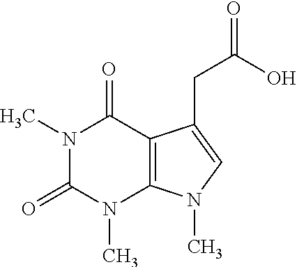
N1(C)C(=O)N(C)C2=C(C1=O)C(CC(=O)O)=CN2C
